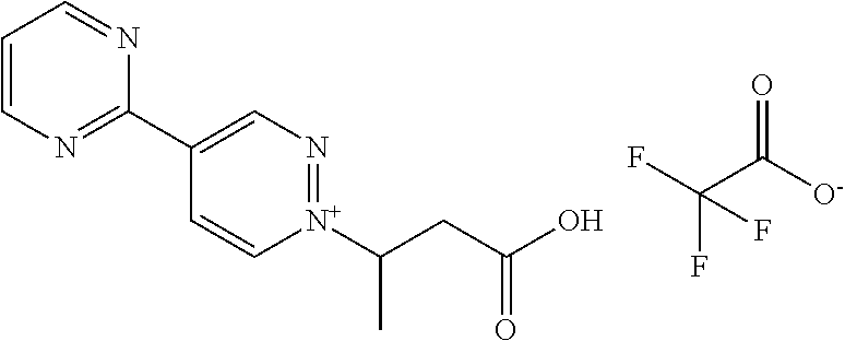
C1=CN=C(C2=CN=[N+](C(CC(O)=O)C)C=C2)N=C1.O=C([O-])C(F)(F)F
